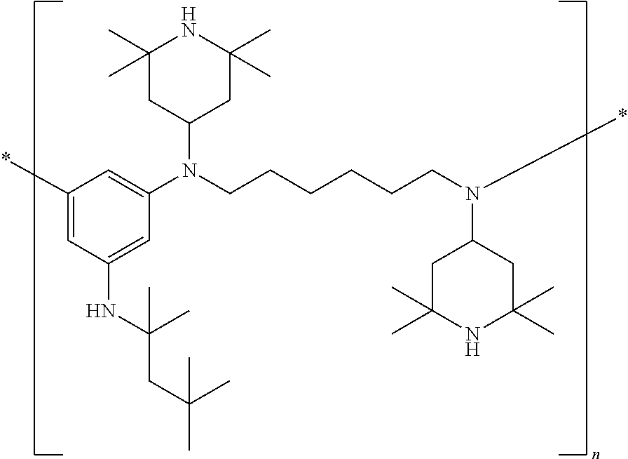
C1(*)=CC(NC(CC(C)(C)C)(C)C)=CC(N(CCCCCCN(*)C2CC(C)(C)NC(C)(C)C2)C2CC(C)(C)NC(C)(C)C2)=C1
